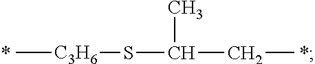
C[C3H6]SC(CC)C.*.*
